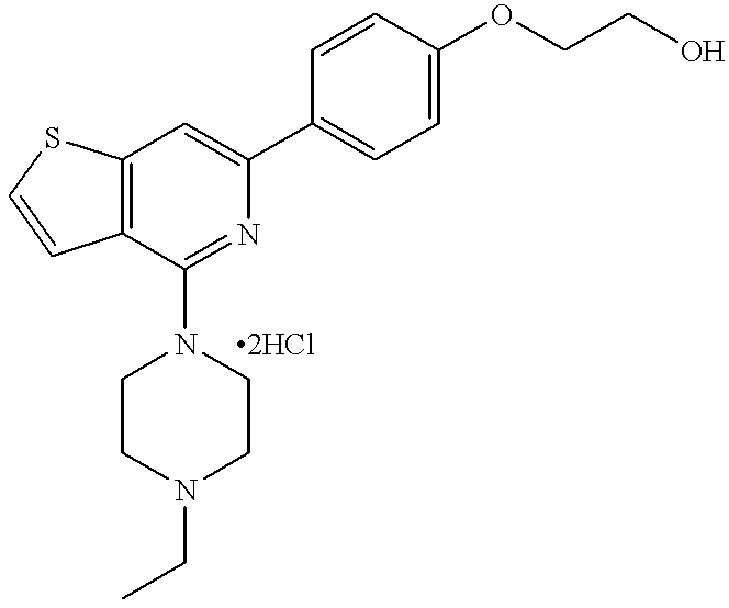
C12=C(C(N3CCN(CC)CC3)=NC(C3=CC=C(OCCO)C=C3)=C1)C=CS2
